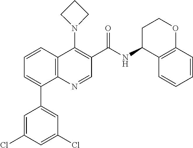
C12=C(C=CC=C1C1=CC(Cl)=CC(Cl)=C1)C(N1CCC1)=C(C(NC1C3=C(OCC1)C=CC=C3)=O)C=N2
